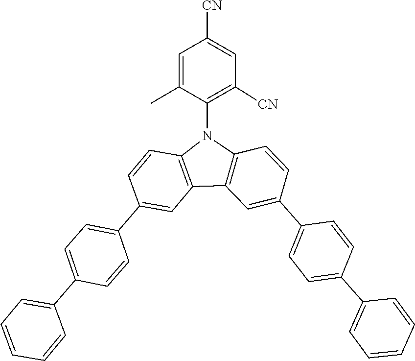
C12=C(C=CC(C3=CC=C(C4=CC=CC=C4)C=C3)=C1)N(C1=C([CN])C=C([CN])C=C1C)C1=C2C=C(C2=CC=C(C3=CC=CC=C3)C=C2)C=C1
